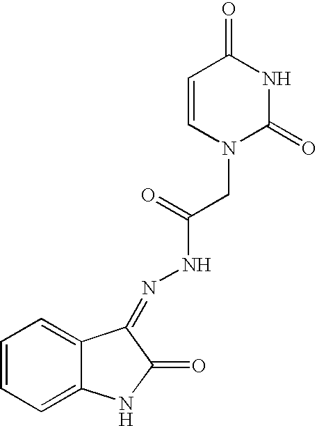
C1=CC=C2C(=C1)C(=NNC(=O)CN1C(=O)NC(=O)C=C1)C(=O)N2
